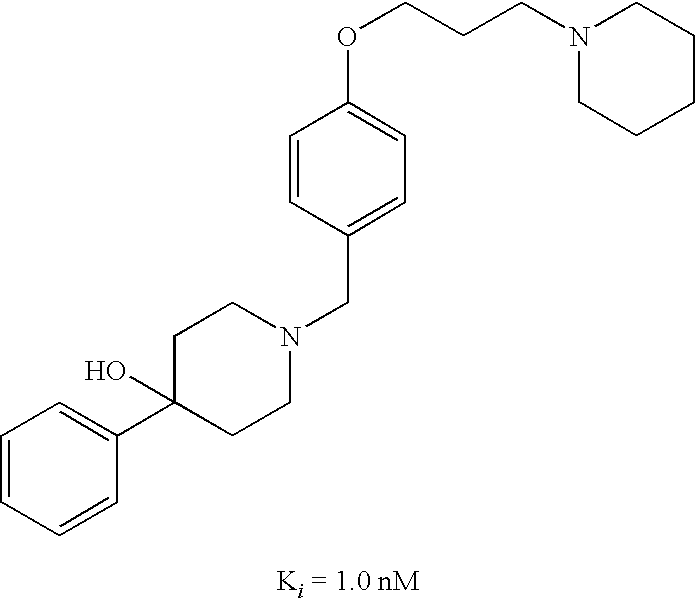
C1=CC(OCCCN2CCCCC2)=CC=C1CN1CCC(C2=CC=CC=C2)(O)CC1
